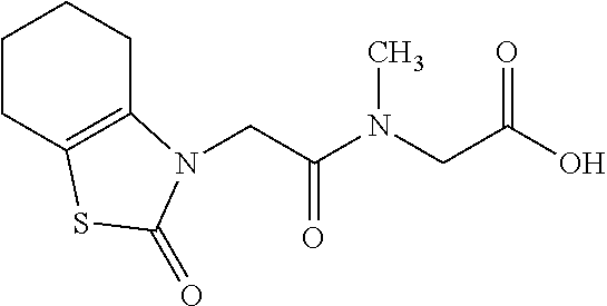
C1CC2=C(CC1)N(CC(N(CC(O)=O)C)=O)C(=O)S2
